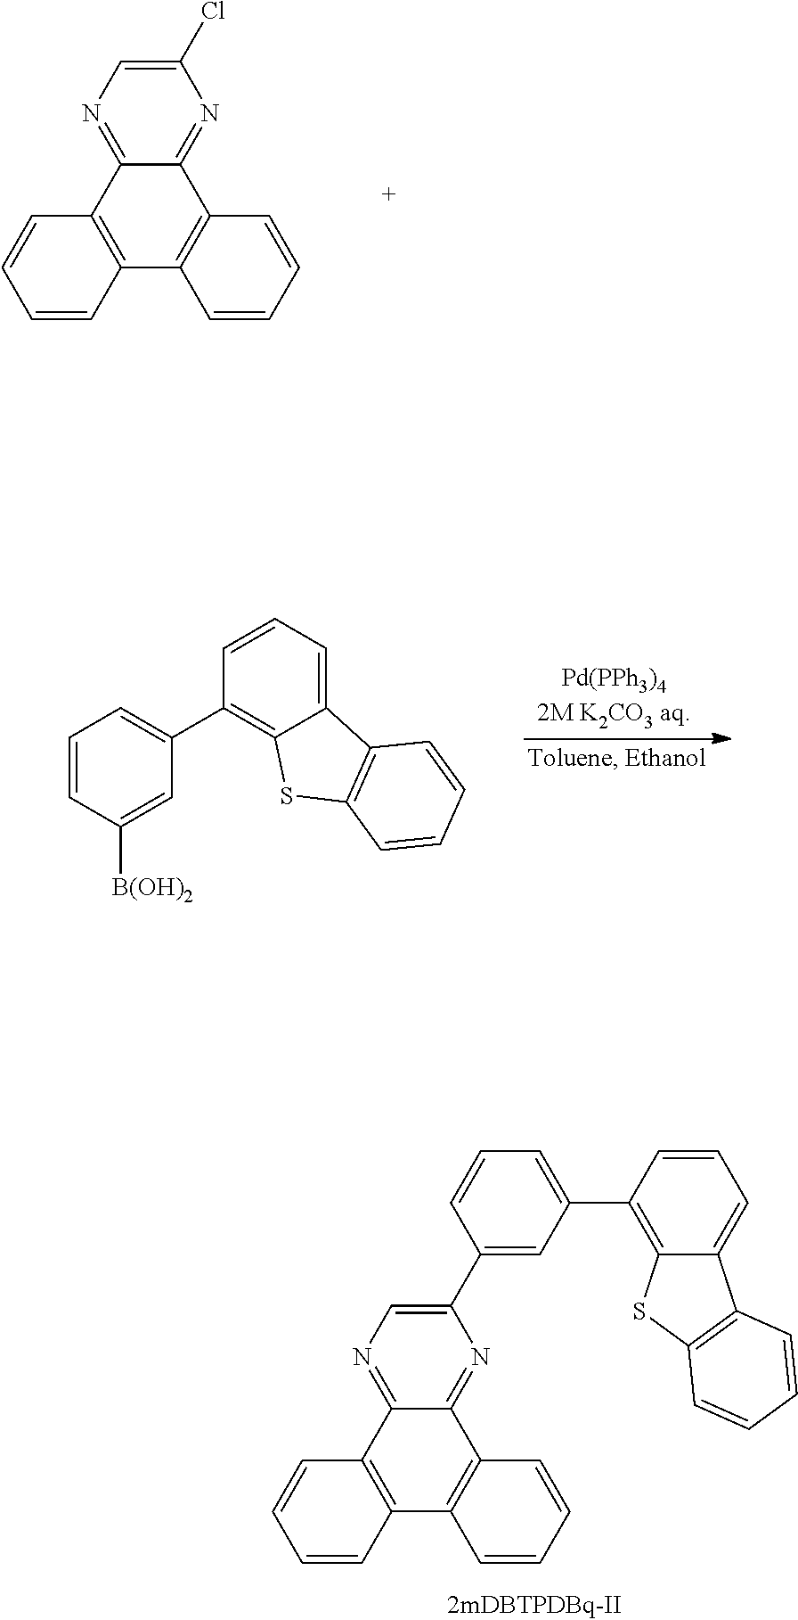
C12=NC=C(C3=CC(C4=C5C(=CC=C4)C4=C(S5)C=CC=C4)=CC=C3)N=C1C1=C(C3=C2C=CC=C3)C=CC=C1.C12=NC=C(Cl)N=C1C1=C(C3=C2C=CC=C3)C=CC=C1.C1=CC([B(OH)2])=CC(C2=C3C(=CC=C2)C2=C(S3)C=CC=C2)=C1
